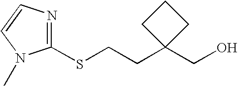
OCC1(CCSC2=NC=CN2C)CCC1
